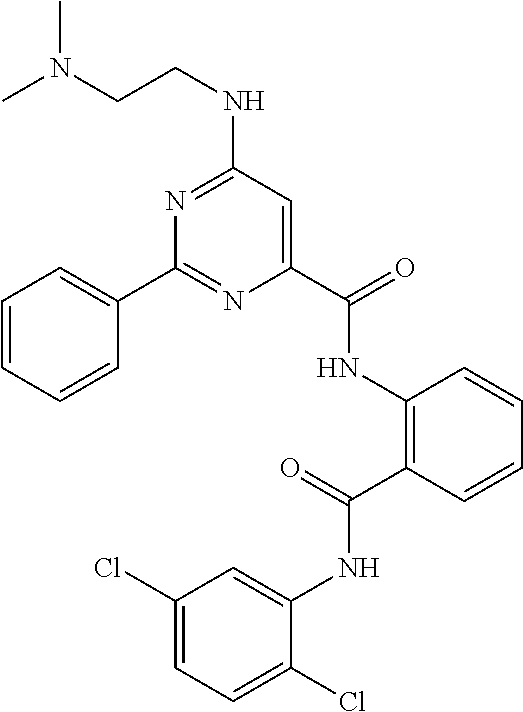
C1=CC=CC(C2=NC(C(NC3=C(C(=O)NC4=CC(Cl)=CC=C4Cl)C=CC=C3)=O)=CC(NCCN(C)C)=N2)=C1
